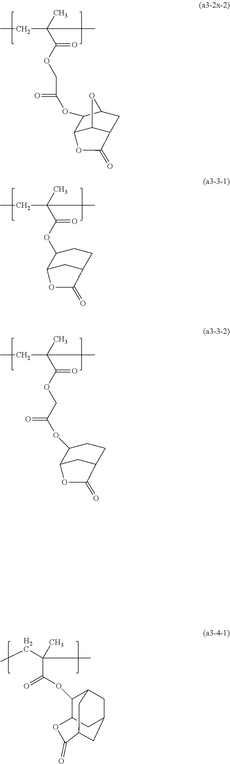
CC(C(OCC(OC1C2CC(CC1)C(=O)O2)=O)=O)(C)CC.CC(C(OC1C2CC(CC1)C(=O)O2)=O)(C)CC.CC(C(OCC(=O)OC1C2C3C(CC1O3)C(=O)O2)=O)(C)CC.CC(C(OC1C2CC3CC1CC(C3)C(=O)O2)=O)(C)CC
